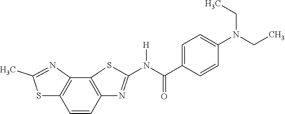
C12=C(C=CC3=C1N=C(C)S3)N=C(N(C(C1=CC=C(N(CC)CC)C=C1)=O)[H])S2
